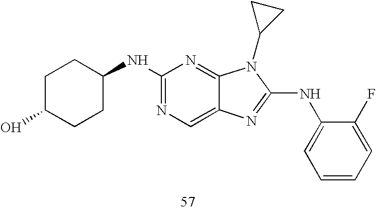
N(C1=NC=C2C(=N1)N(C1CC1)C(NC1=CC=CC=C1F)=N2)C1CCC(O)CC1
